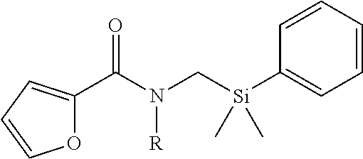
C(N(C[Si](C1=CC=CC=C1)(C)C)[R])(=O)C1=CC=CO1
